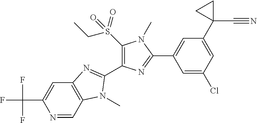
N1=CC2=C(C=C1C(F)(F)F)N=C(C1=C(S(CC)(=O)=O)N(C)C(C3=CC(C4(C#N)CC4)=CC(Cl)=C3)=N1)N2C
